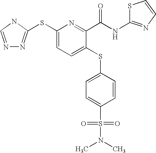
N1=CNC(SC2=CC=C(SC3=CC=C(S(N(C)C)(=O)=O)C=C3)C(C(NC3=NC=CS3)=O)=N2)=N1
